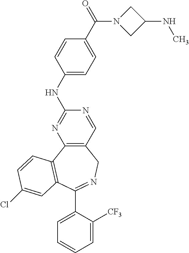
C1=C([CF3])C(C2=NCC3=C(N=C(NC4=CC=C(C(N5CC(NC)C5)=O)C=C4)N=C3)C3=C2C=C(Cl)C=C3)=CC=C1
